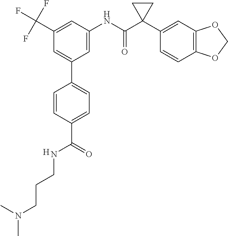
C1=C(NC(C2(C3=CC4=C(C=C3)OCO4)CC2)=O)C=C(C(F)(F)F)C=C1C1=CC=C(C(=O)NCCCN(C)C)C=C1.[H]
